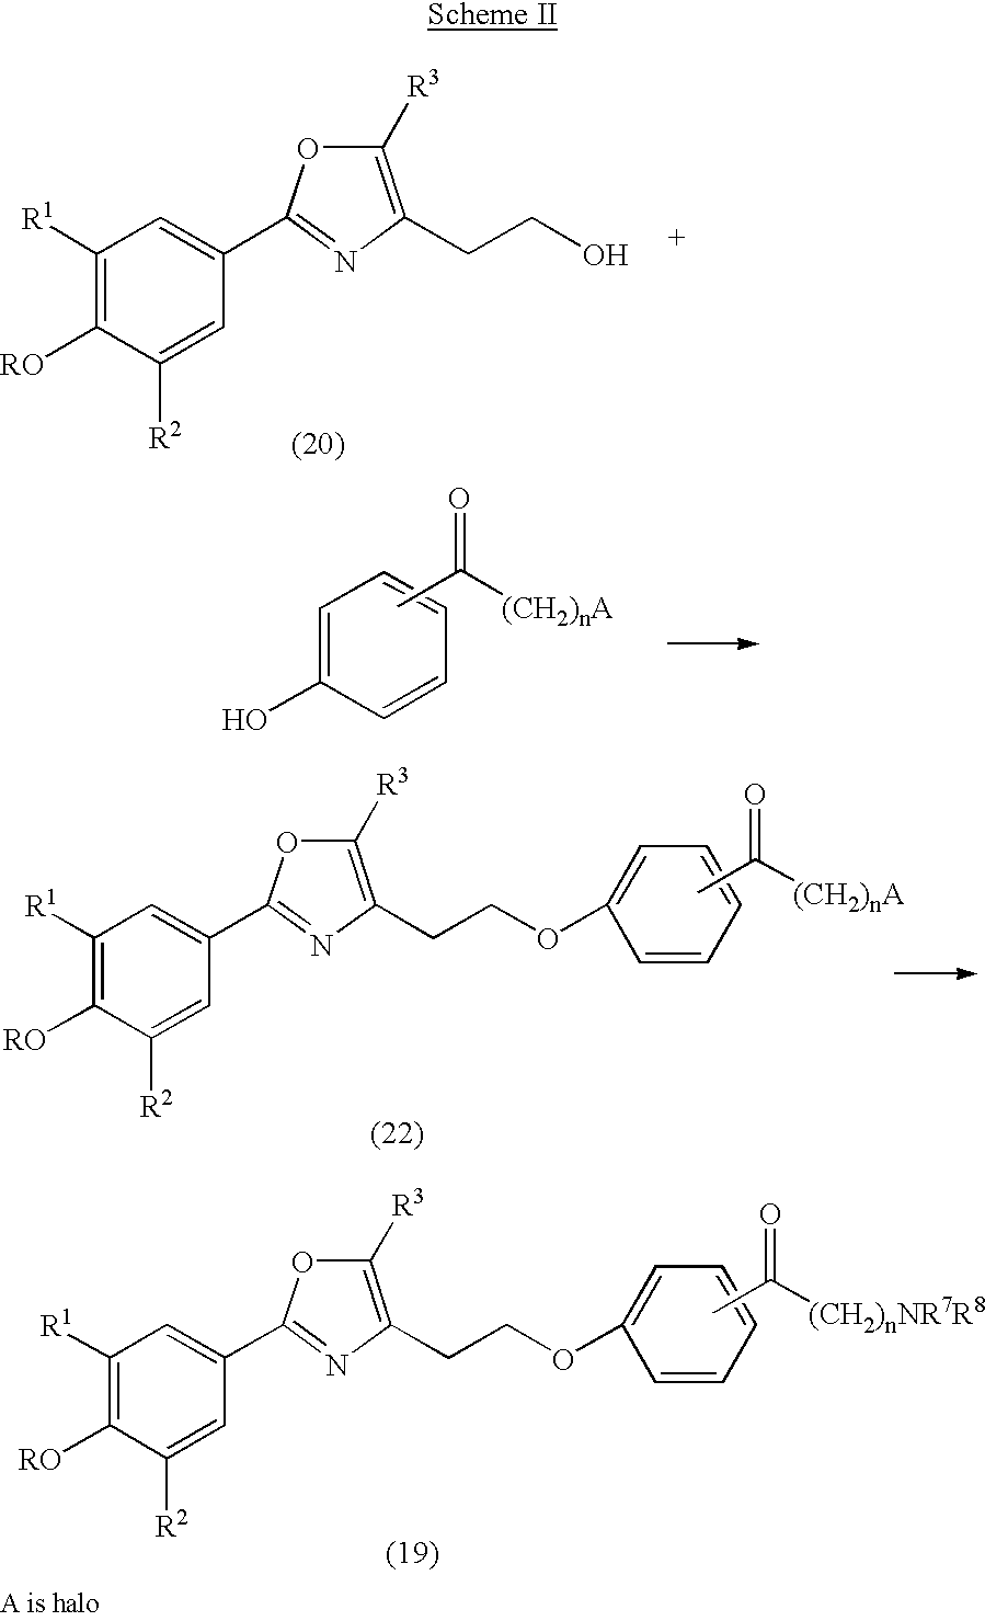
CC([(CH2)nA])=O.C1([R1])=C([RO])C([R2])=CC(C2=NC(CCOC3=CC=CC=C3)=C([R3])O2)=C1.CC([(CH2)nNR7R8])=O.C1([R1])=C([RO])C([R2])=CC(C2=NC(CCOC3=CC=CC=C3)=C([R3])O2)=C1.C1([R1])=C([RO])C([R2])=CC(C2=NC(CCO)=C([R3])O2)=C1.C1=C(O)C=CC=C1.CC([(CH2)nA])=O
